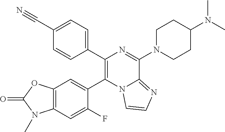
C1(C#N)=CC=C(C2=C(C3=CC4=C(C=C3F)N(C)C(=O)O4)N3C(=NC=C3)C(N3CCC(N(C)C)CC3)=N2)C=C1
